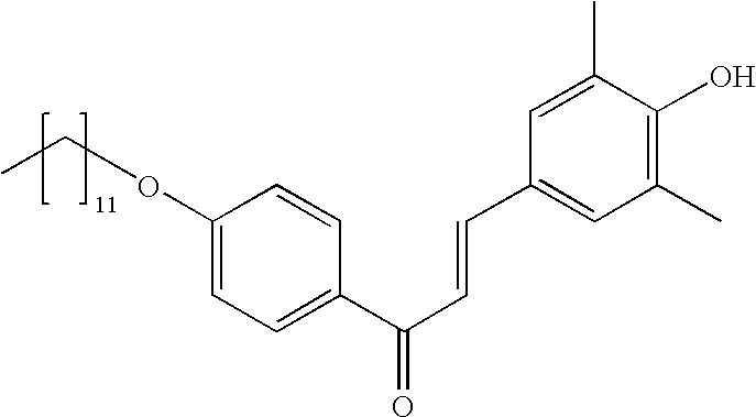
C1(OCC)=CC=C(C(C=CC2=CC(C)=C(O)C(C)=C2)=O)C=C1
